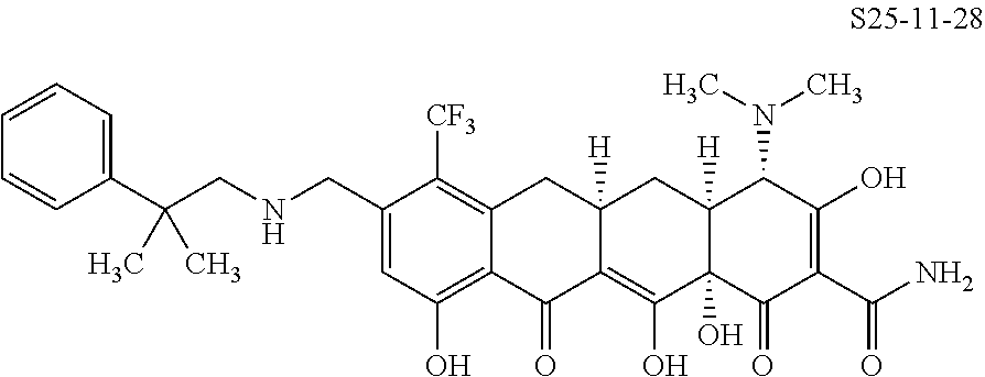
C1(CNCC(C2=CC=CC=C2)(C)C)=CC(O)=C2C(=C1[CF3])CC1([H])C(=C(O)C3(O)C([H])(C1)C(N(C)C)C(O)=C(C(N)=O)C3=O)C2=O
